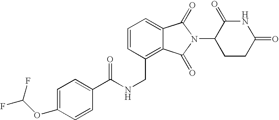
C1=CC(CNC(C2=CC=C(OC(F)F)C=C2)=O)=C2C(=C1)C(=O)N(C1CCC(=O)NC1=O)C2=O
